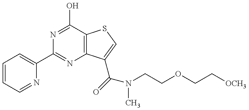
C1(C2=NC3=C(C(O)=N2)SC=C3C(=O)N(CCOCC[OCH3])C)=CC=CC=N1
